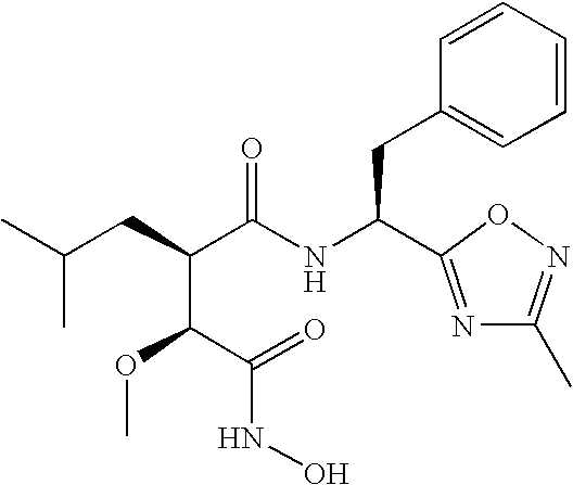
N1=C(C(NC(C(CC(C)C)C(C(=O)NO)OC)=O)CC2=CC=CC=C2)ON=C1C
